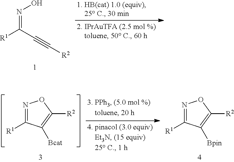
N(=C(C#C[R2])[R1])O.N1=C([R1])C([Bcat])=C([R2])O1.N1=C([R1])C([Bpin])=C([R2])O1
